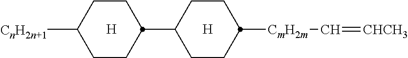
C1CC([CmH2m]C=[CHCH3])CCC1C1CCC([CnH2n+1])CC1.[H].[H]
